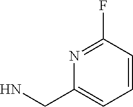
N1=C(F)C=CC=C1CN
